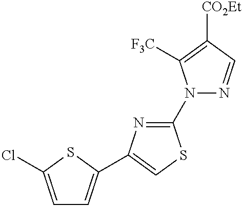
C1(N2N=CC([CO2Et])=C2[F3C])=NC(C2=CC=C(Cl)S2)=CS1
